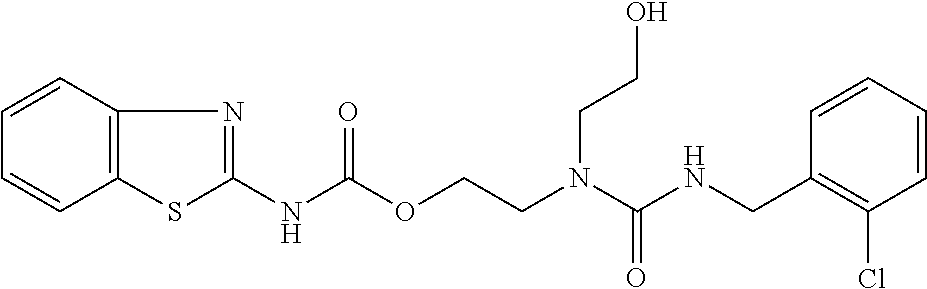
C1=CC(CNC(N(CCOC(NC2=NC3=C(S2)C=CC=C3)=O)CCO)=O)=C(Cl)C=C1
